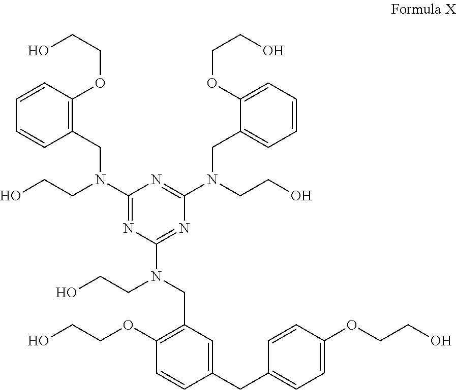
C1=CC(OCCO)=C(CN(C2=NC(N(CC3=C(OCCO)C=CC(CC4=CC=C(OCCO)C=C4)=C3)CCO)=NC(N(CCO)CC3=CC=CC=C3OCCO)=N2)CCO)C=C1
